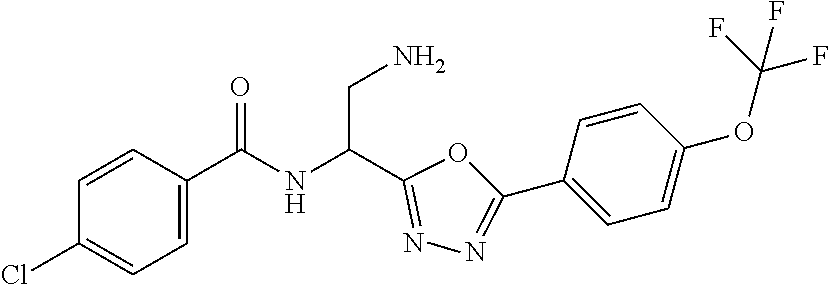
N1=C(C(NC(C2=CC=C(Cl)C=C2)=O)CN)OC(C2=CC=C(OC(F)(F)F)C=C2)=N1
